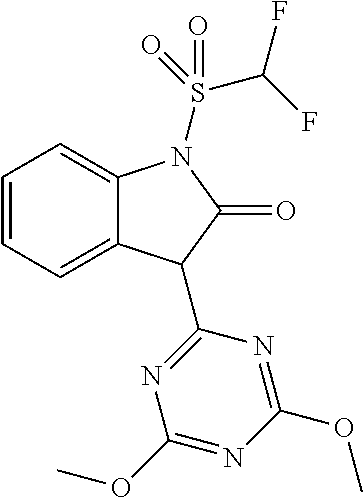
C1=CC=C2C(=C1)N(S(=O)(C(F)F)=O)C(=O)C2C1=NC(OC)=NC(OC)=N1
